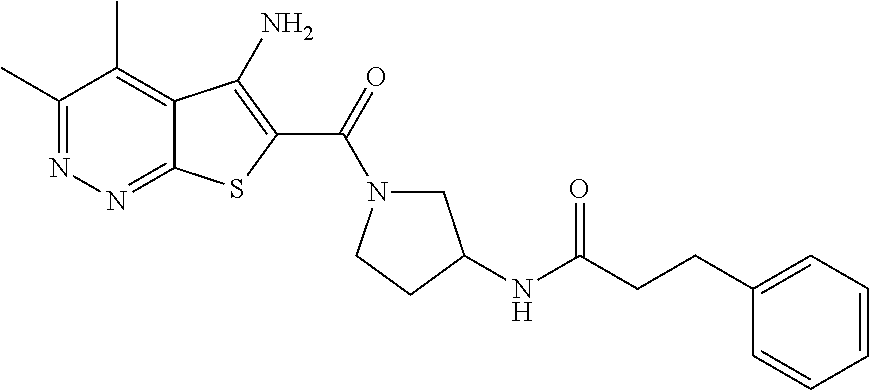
C1(C)=NN=C2C(=C1C)C(N)=C(C(=O)N1CC(NC(=O)CCC3=CC=CC=C3)CC1)S2
